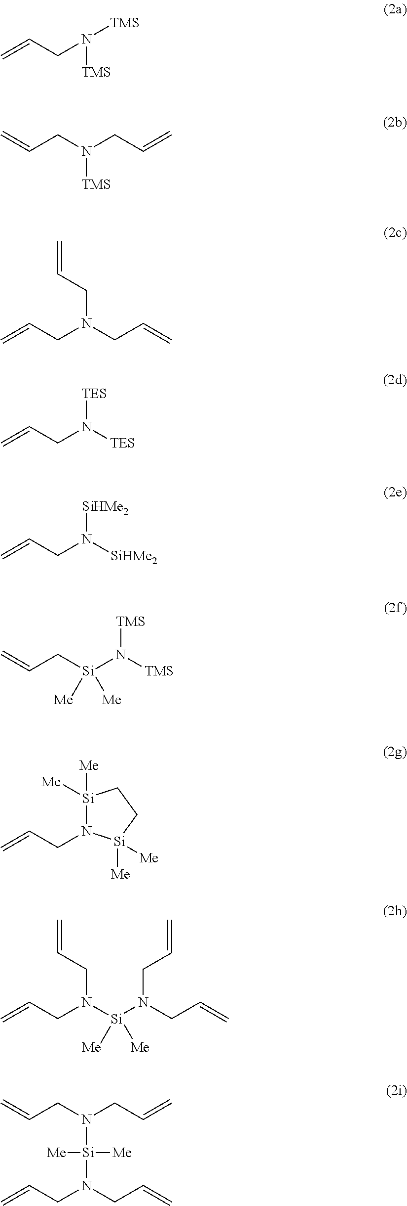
C=CCN([TMS])[TMS].C=CCN(CC=C)[TMS].C=CCN(CC=C)CC=C.C=CCN([TES])[TES].C=CCN([SiHMe2])[SiHMe2].C=CC[Si](N([TMS])[TMS])([Me])[Me].[Si]1([Me])([Me])N(CC=C)[Si]([Me])([Me])CC1.N(CC=C)([Si](N(CC=C)CC=C)([Me])[Me])CC=C.C=CCN(CC=C)[Si]([Me])([Me])N(CC=C)CC=C
